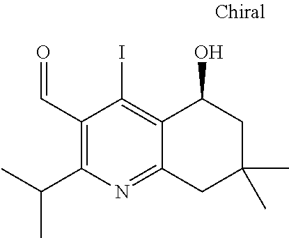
C1(C=O)=C(C(C)C)N=C2C(=C1I)C(O)CC(C)(C)C2
